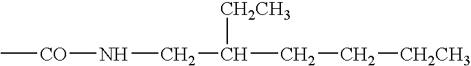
C[CO]NCC([CH2CH3])CC[CH2CH3]
